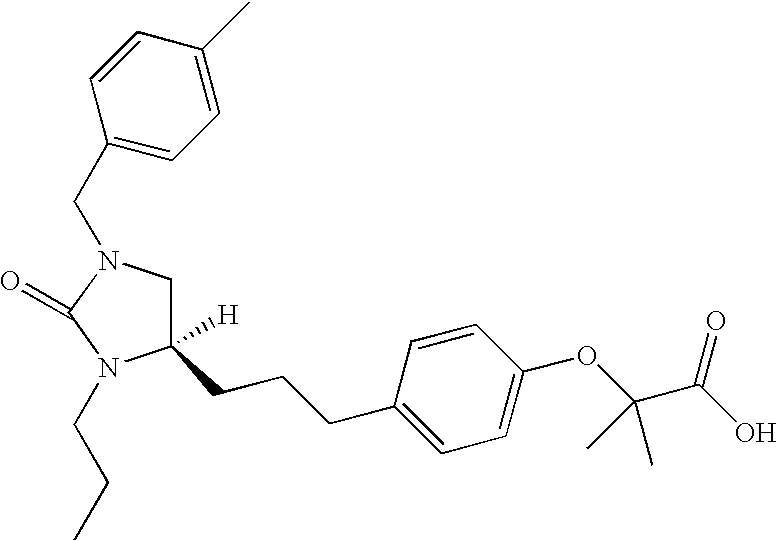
C1N(CC2=CC=C(C)C=C2)C(=O)N(CCC)C1(CCCC1=CC=C(OC(C(O)=O)(C)C)C=C1)[H]
